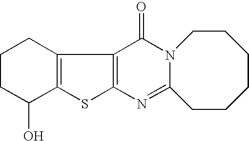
C12=C(SC3=C1C(=O)N1C(=N3)CCCCCC1)C(O)CCC2
